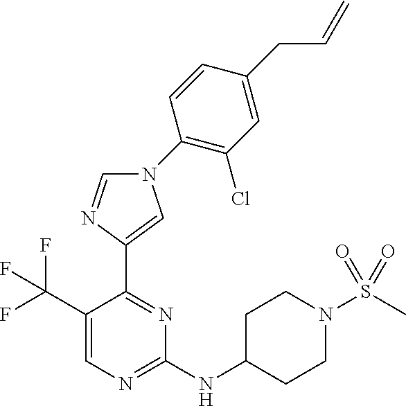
C1(NC2CCN(S(C)(=O)=O)CC2)=NC=C(C(F)(F)F)C(C2=CN(C3=C(Cl)C=C(CC=C)C=C3)C=N2)=N1
